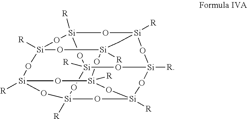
[Si]12([R])O[Si]3([R])O[Si]4([R])O[Si]5([R])O[Si]([R])(C1)O[Si]1([R])O[Si]([R])(O[Si]([R])(O[Si]([R])(O[Si]([R])(O1)O2)O3)O4)O5
